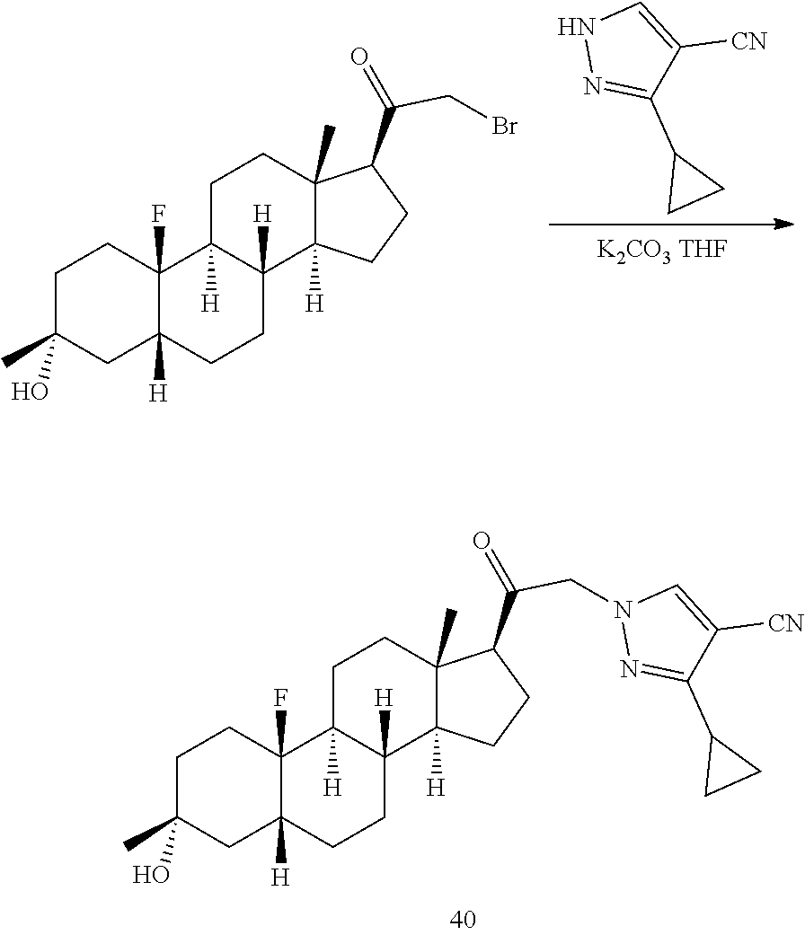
[K2CO3 THF].N1N=C(C2CC2)C([CN])=C1.C1C(C)(O)CC2([H])C(F)(C1)C1([H])C([H])(CC2)C2([H])C(C)(CC1)C(C(=O)CBr)CC2.C1C(C)(O)CC2([H])C(F)(C1)C1([H])C([H])(CC2)C2([H])C(C)(CC1)C(C(=O)CN1N=C(C3CC3)C([CN])=C1)CC2
